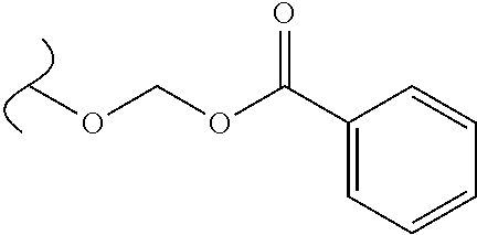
C(OC(C1=CC=CC=C1)=O)OC
